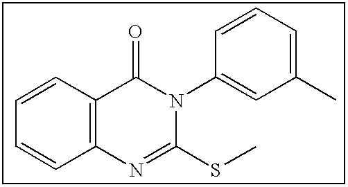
C1=CC2=C(C=C1)N=C(SC)N(C1=CC(C)=CC=C1)C2=O
